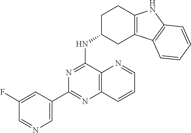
C12=C(C(NC3CC4=C(CC3)NC3=C4C=CC=C3)=NC(C3=CN=CC(F)=C3)=N1)N=CC=C2
